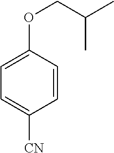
C1=C(OCC(C)C)C=CC([CN])=C1
